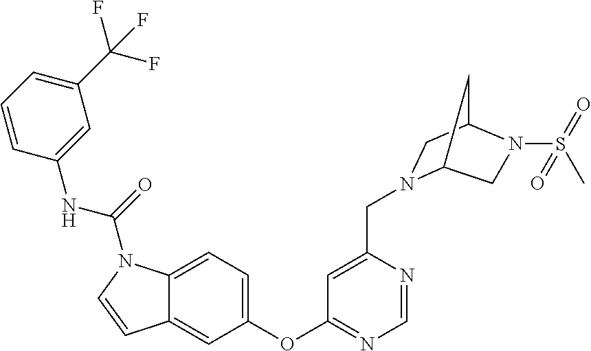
C12=CC=C(OC3=NC=NC(CN4C5CN(S(C)(=O)=O)C(C4)C5)=C3)C=C1C=CN2C(NC1=CC(C(F)(F)F)=CC=C1)=O
